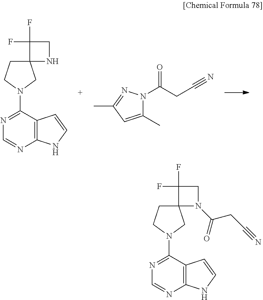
C12(CCN(C3=NC=NC4=C3C=CN4)C1)N(C(CC#N)=O)CC2(F)F.C12(CCN(C3=NC=NC4=C3C=CN4)C1)NCC2(F)F.C1(C)=CC(C)=NN1C(CC#N)=O
